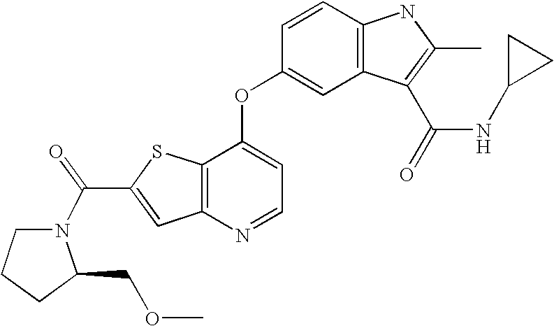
C12=C(C(OC3=CC4=C(C=C3)NC(C)=C4C(=O)NC3CC3)=CC=N1)SC(C(=O)N1CCCC1COC)=C2
